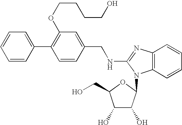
C1=C(C2=C(OCCCCO)C=C(CNC3=NC4=C(N3C3C(O)C(O)C(CO)O3)C=CC=C4)C=C2)C=CC=C1
